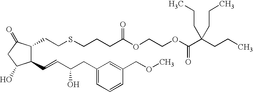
C1(CCSCCCC(OCCOC(=O)C(CCC)(CCC)CCC)=O)C(C=CC(CC2=CC=CC(COC)=C2)O)C(O)CC1=O
